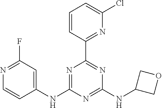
C1=CC(C2=NC(NC3COC3)=NC(NC3=CC(F)=NC=C3)=N2)=NC(Cl)=C1
